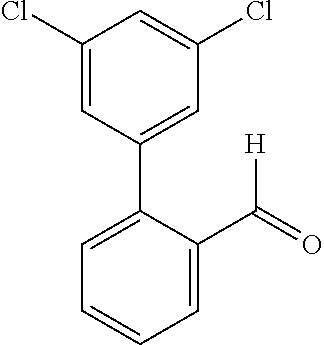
C1=C(C(=O)[H])C(C2=CC(Cl)=CC(Cl)=C2)=CC=C1
